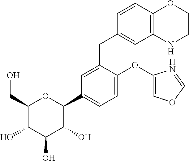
C1(CO)C(O)C(O)C(O)C(C2=CC=C(OC3=COC=N3)C(CC3=CC4=C(C=C3)OCCN4)=C2)O1
